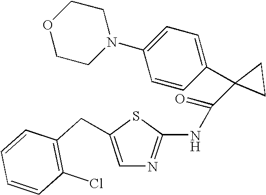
C1=C(CC2=C(Cl)C=CC=C2)SC(NC(=O)C2(C3=CC=C(N4CCOCC4)C=C3)CC2)=N1
